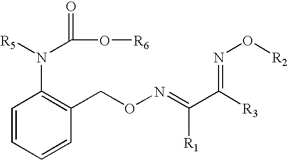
C1=CC=CC(CON=C([R1])C([R3])=NO[R2])=C1N([R5])C(=O)O[R6]
